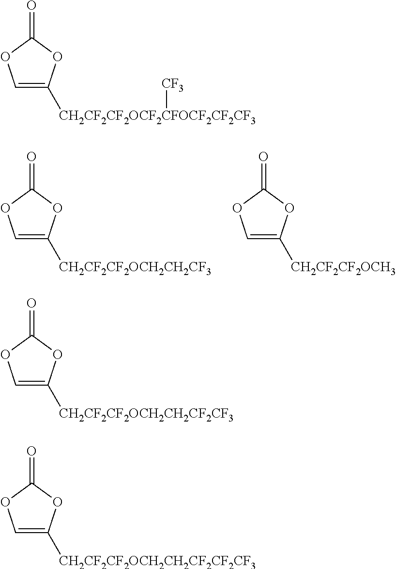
C1=C([CH2CF2CF2OCF2CFOCF2CF2CF3][CF3])OC(=O)O1.C1=C([CH2CF2CF2OCH2CH2CF3])OC(=O)O1.C1=C([CH2CF2CF2OCH3])OC(=O)O1.C1=C([CH2CF2CF2OCH2CH2CF2CF3])OC(=O)O1.C1=C([CH2CF2CF2OCH2CH2CF2CF2CF3])OC(=O)O1
